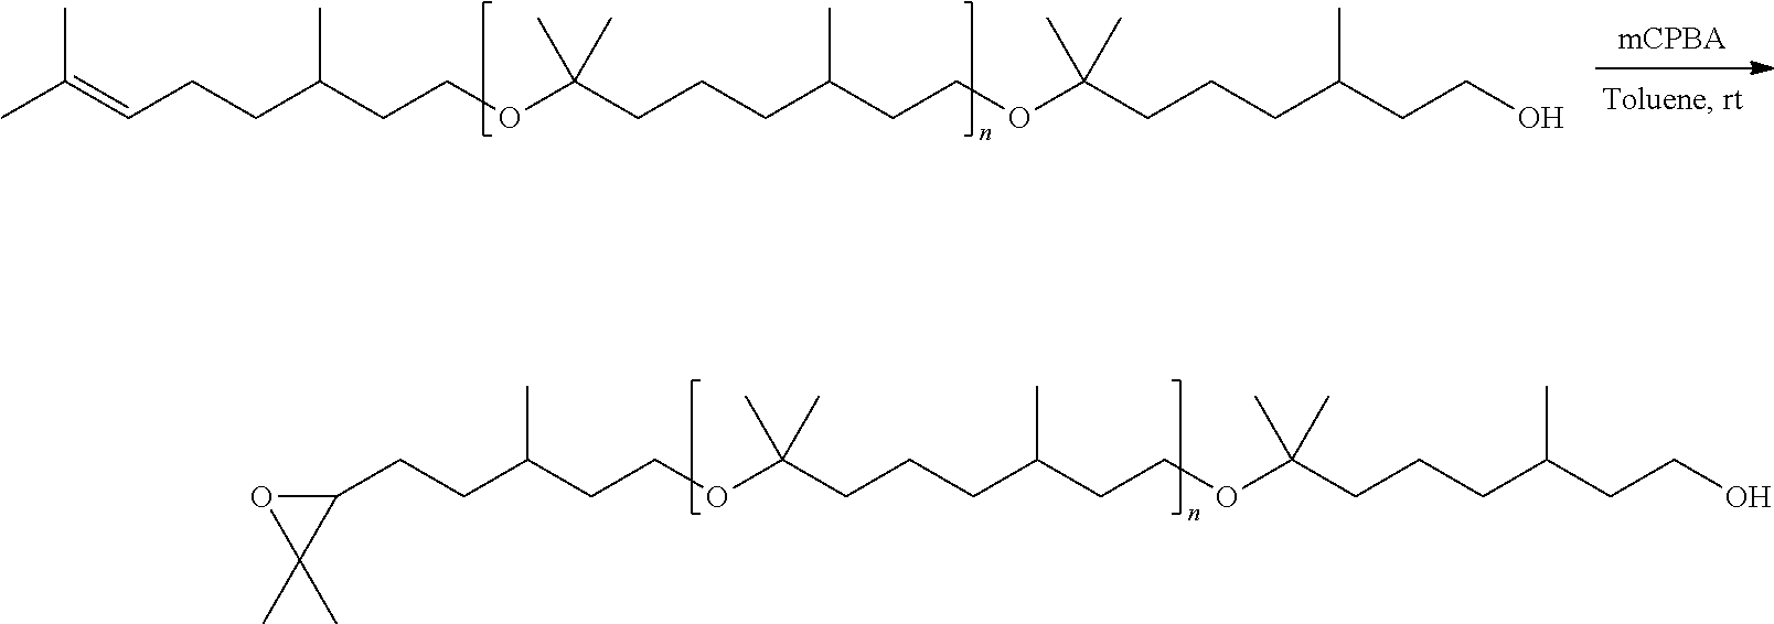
CC(=CCCC(CCOC(CCCC(CCOC(CCCC(CCO)C)(C)C)C)(C)C)C)C.C1(CCC(CCOC(CCCC(CCOC(CCCC(CCO)C)(C)C)C)(C)C)C)OC1(C)C
